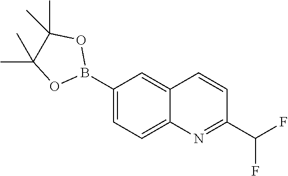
C1(B2OC(C)(C)C(C)(C)O2)=CC=C2C(=C1)C=CC(C(F)F)=N2
